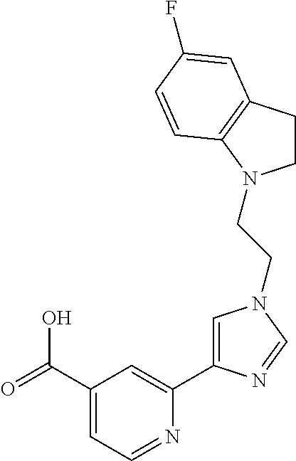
C1(C(=O)O)=CC=NC(C2=CN(CCN3CCC4=C3C=CC(F)=C4)C=N2)=C1
